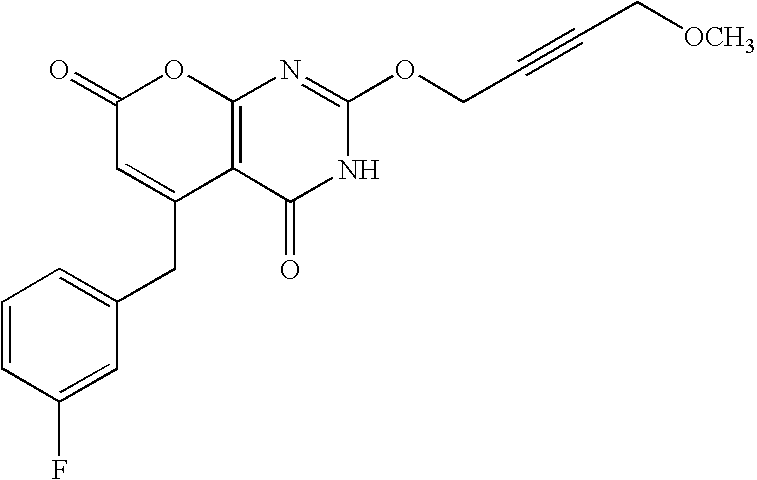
C12=C(C(=O)NC(OCC#CC[OCH3])=N1)C(CC1=CC=CC(F)=C1)=CC(=O)O2
